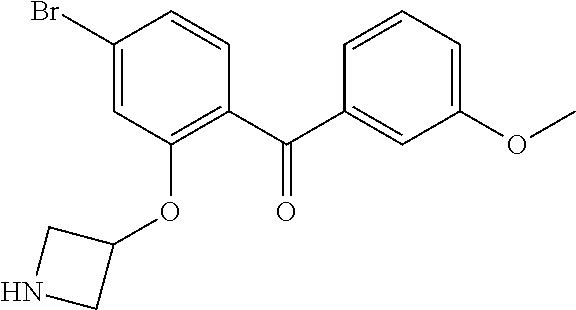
C1(C(C2=C(OC3CNC3)C=C(Br)C=C2)=O)=CC(OC)=CC=C1
